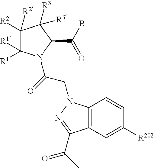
C1([R2])([R2])C([R1])([R1])N(C(=O)CN2C3=C(C=C([R202])C=C3)C(C(=O)C)=N2)C(C(B)=O)C1([R3])[R3]
